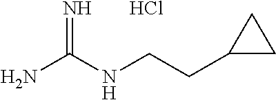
Cl.C(CNC(N)=N)C1CC1
